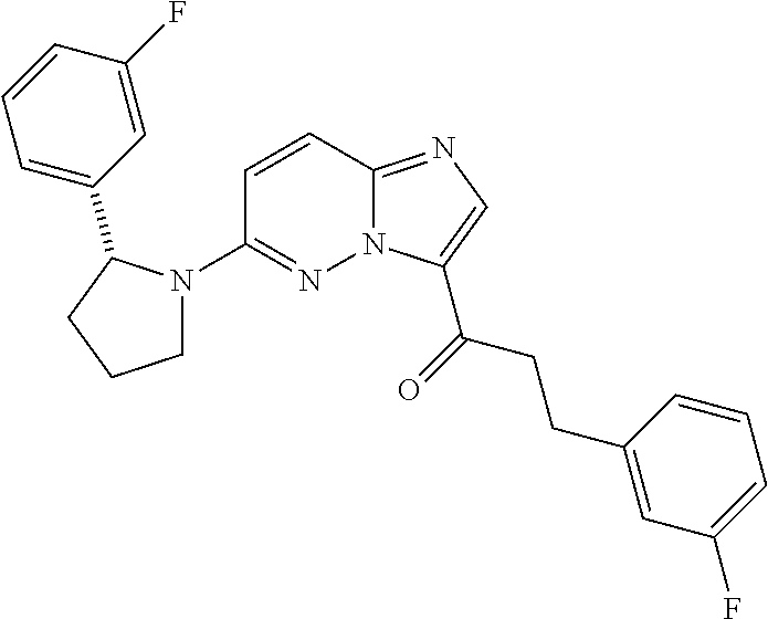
N12C(=NC=C1C(=O)CCC1=CC(F)=CC=C1)C=CC(N1CCCC1C1=CC=CC(F)=C1)=N2
